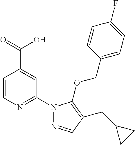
C1=CN=C(N2N=CC(CC3CC3)=C2OCC2=CC=C(F)C=C2)C=C1C(=O)O
